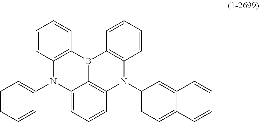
C1=CC2=C(C=C1)B1C3=C(N(C4=CC=C5C(=C4)C=CC=C5)C4=C1C=CC=C4)C=CC=C3N2C1=CC=CC=C1
